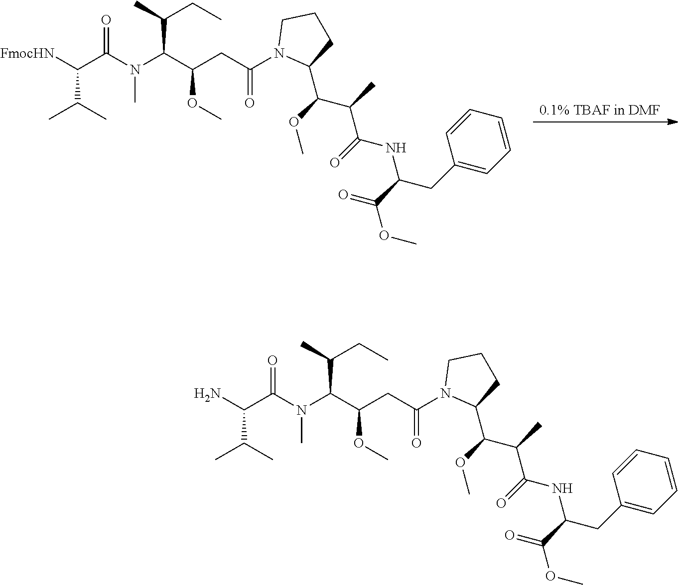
[0.1% TBAF in DMF].C(C(N(C(C(CC(=O)N1C(C(C(C(NC(C(=O)OC)CC2=CC=CC=C2)=O)C)OC)CCC1)OC)C(CC)C)C)=O)(C(C)C)[FmocHN].C(C(N(C(C(CC(=O)N1C(C(C(C(NC(C(=O)OC)CC2=CC=CC=C2)=O)C)OC)CCC1)OC)C(CC)C)C)=O)(C(C)C)N
